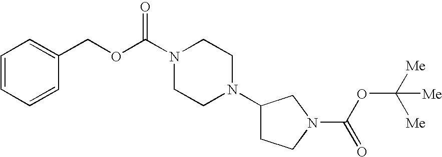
C1=CC=CC(COC(N2CCN(C3CCN(C(OC([Me])([Me])[Me])=O)C3)CC2)=O)=C1
